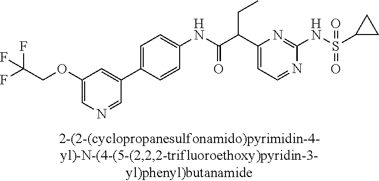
C1(NC(=O)C(C2=CC=NC(NS(=O)(=O)C3CC3)=N2)CC)=CC=C(C2=CC(OCC(F)(F)F)=CN=C2)C=C1
